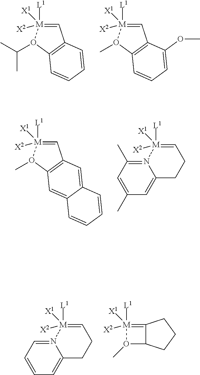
[L1][M]1([X1])([X2])=CC2=C(O1C(C)C)C=CC=C2.[L1][M]1([X1])([X2])=CC2=C(O1C)C=CC=C2OC.C1=[M]([L1])([X1])([X2])N2=C(C)C=C(C)C=C2CC1.[L1][M]1([X1])([X2])=CC2=C(O1C)C=C1C(=C2)C=CC=C1.C1=[M]([L1])([X1])([X2])N2=CC=CC=C2CC1.[L1][M]1([X1])([X2])=C2C(O1C)CCC2
